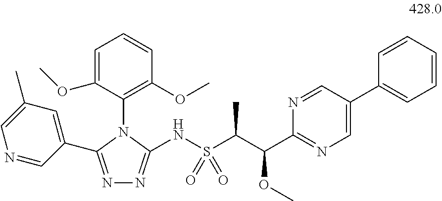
N1=C(C2=CC(C)=CN=C2)N(C2=C(OC)C=CC=C2OC)C(NS(C(C(C2=NC=C(C3=CC=CC=C3)C=N2)OC)C)(=O)=O)=N1
